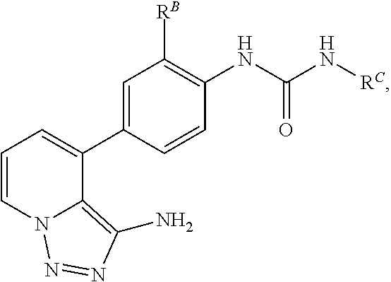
C1(C2=CC([RB])=C(NC(=O)N[RC])C=C2)=CC=CN2C1=C(N)N=N2
